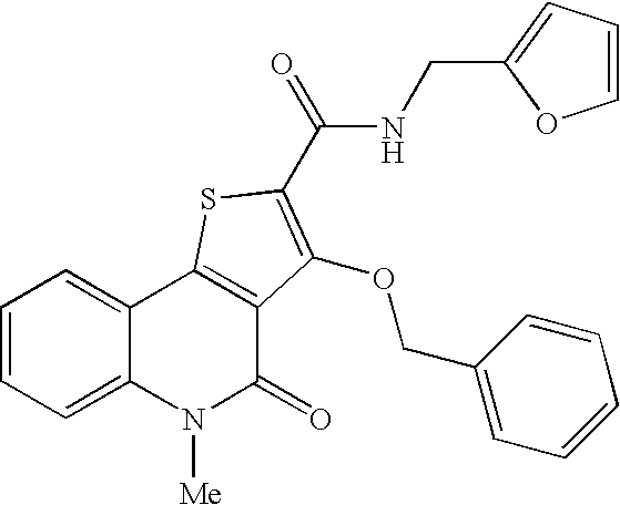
N(C(=O)C1=C(OCC2=CC=CC=C2)C2=C(C3=CC=CC=C3N([Me])C2=O)S1)CC1=CC=CO1
